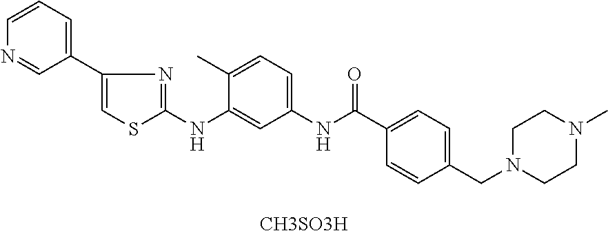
C1(C2=CSC(NC3=CC(NC(=O)C4=CC=C(CN5CCN(C)CC5)C=C4)=CC=C3C)=N2)=CC=CN=C1.[CH3SO3H]
